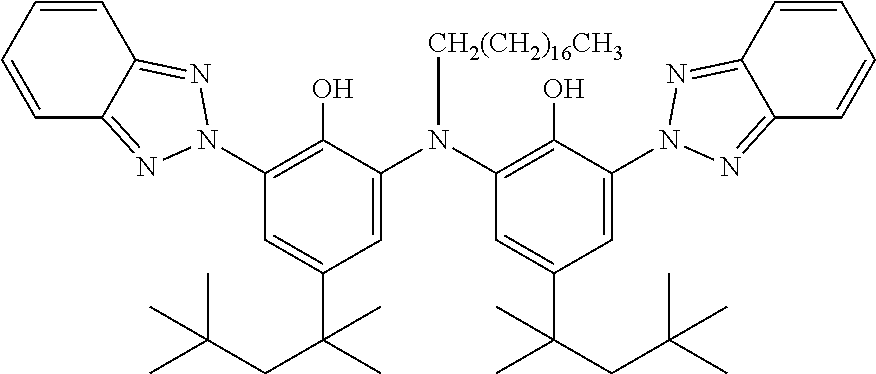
C1=CC=CC2=NN(C3=C(O)C(N(C4=C(O)C(N5N=C6C=CC=CC6=N5)=CC(C(C)(CC(C)(C)C)C)=C4)[CH2(CH2)16CH3])=CC(C(C)(CC(C)(C)C)C)=C3)N=C12
